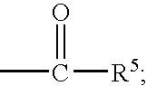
CC(=O)[R5]
